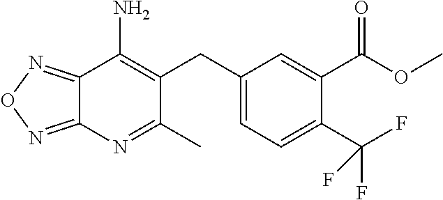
C12=NON=C1N=C(C)C(CC1=CC=C(C(F)(F)F)C(C(=O)OC)=C1)=C2N
